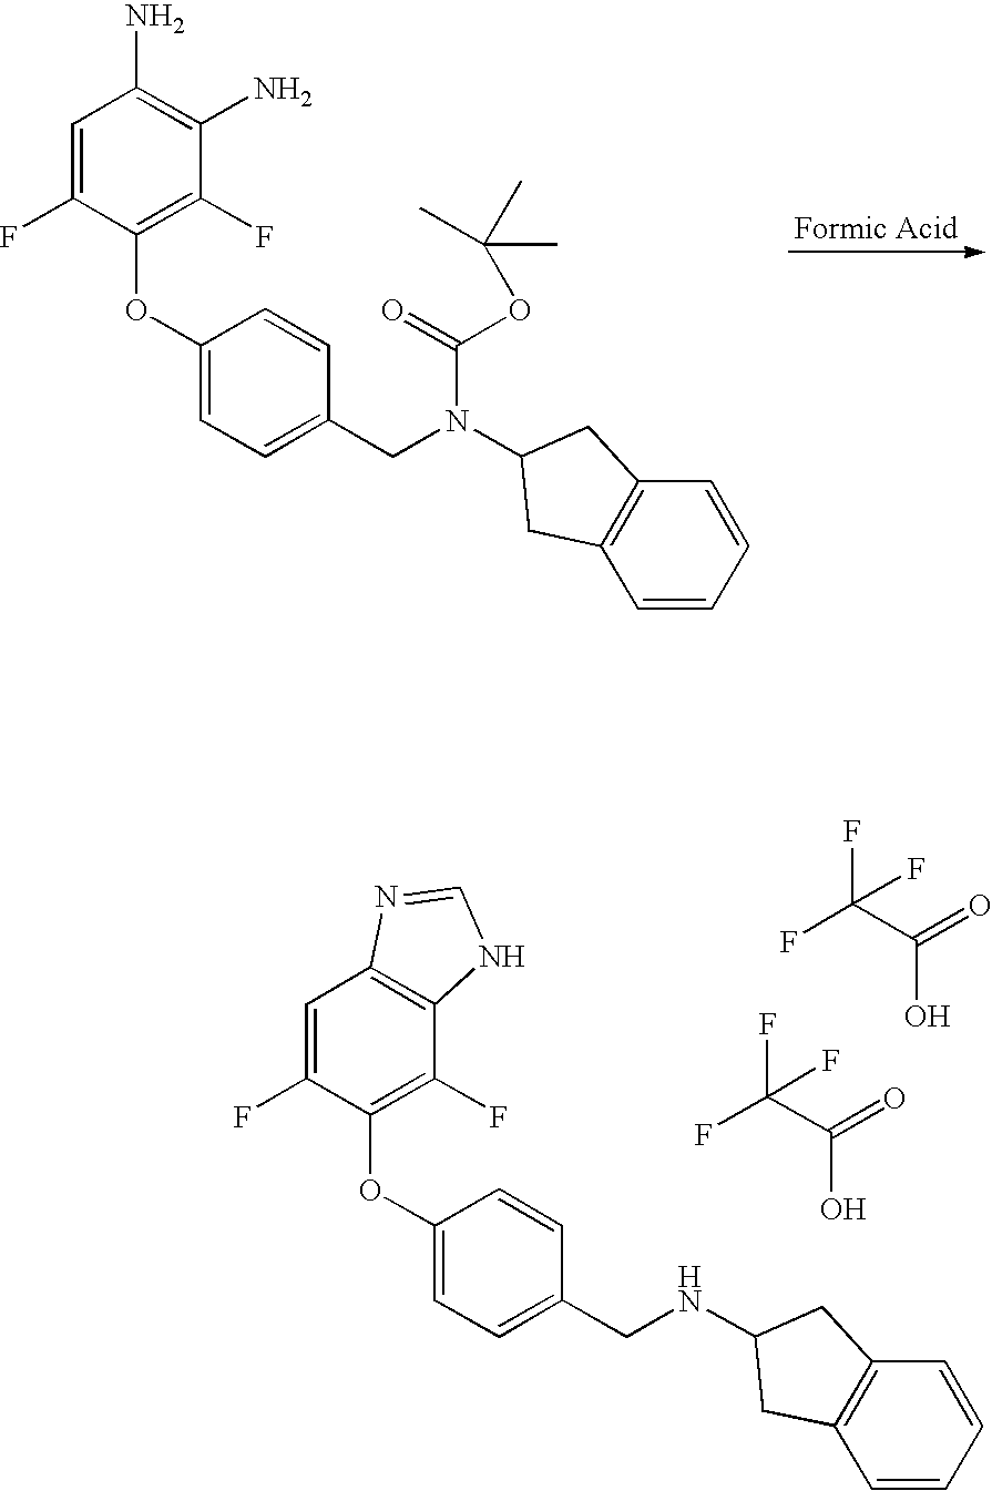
C1=C(F)C(OC2=CC=C(CN(C(OC(C)(C)C)=O)C3CC4=C(C=CC=C4)C3)C=C2)=C(F)C(N)=C1N.C1=C(F)C(OC2=CC=C(CNC3CC4=C(C=CC=C4)C3)C=C2)=C(F)C2=C1N=CN2.FC(C(=O)O)(F)F.FC(C(=O)O)(F)F
